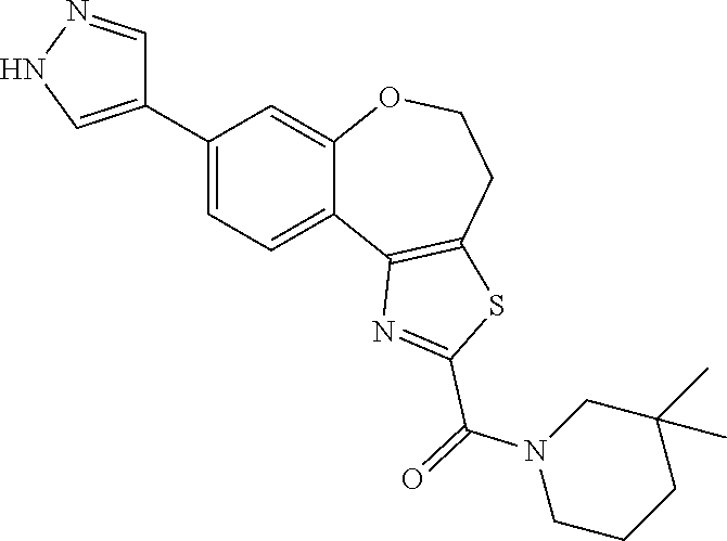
C1(C2=CNN=C2)=CC=C2C(=C1)OCCC1=C2N=C(C(=O)N2CCCC(C)(C)C2)S1
